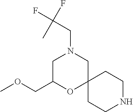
C1C(COC)OC2(CN1CC(F)(F)C)CCNCC2
